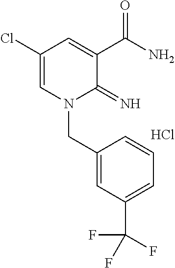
C1(Cl)=CN(CC2=CC(C(F)(F)F)=CC=C2)C(=N)C(C(N)=O)=C1.Cl
